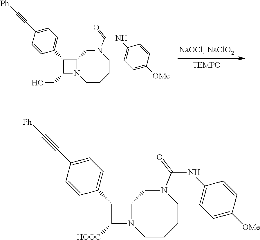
C1(C2=CC=C(C#C[Ph])C=C2)C([HOOC])N2C1CN(C(=O)NC1=CC=C([OMe])C=C1)CCCC2.C1(C2=CC=C(C#C[Ph])C=C2)C(CO)N2C1CN(C(=O)NC1=CC=C([OMe])C=C1)CCCC2
